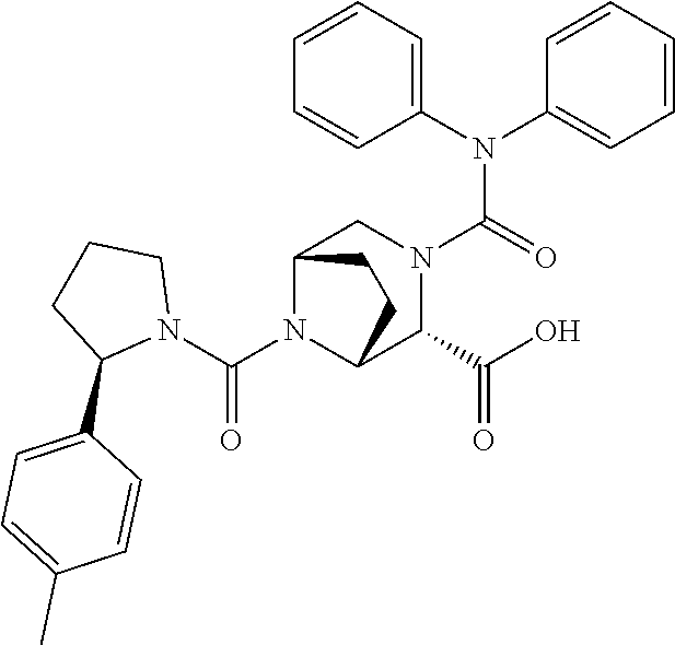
C(N1C2C(C(O)=O)N(C(N(C3=CC=CC=C3)C3=CC=CC=C3)=O)CC1CC2)(N1CCCC1C1=CC=C(C)C=C1)=O
